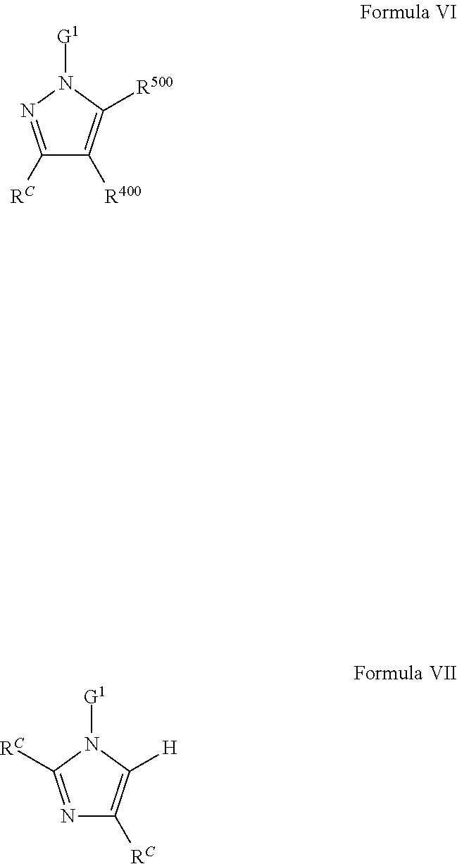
C1([RC])=NN([G1])C([R500])=C1[R400].N1=C([RC])N([G1])C([H])=C1[RC]
